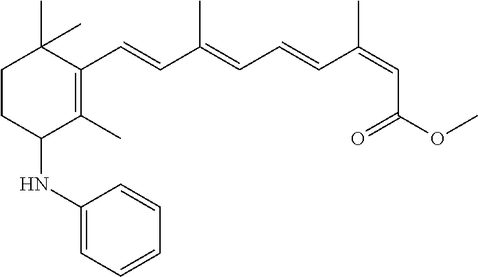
C1CC(NC2=CC=CC=C2)C(C)=C(C=CC(=CC=CC(=CC(OC)=O)C)C)C1(C)C
